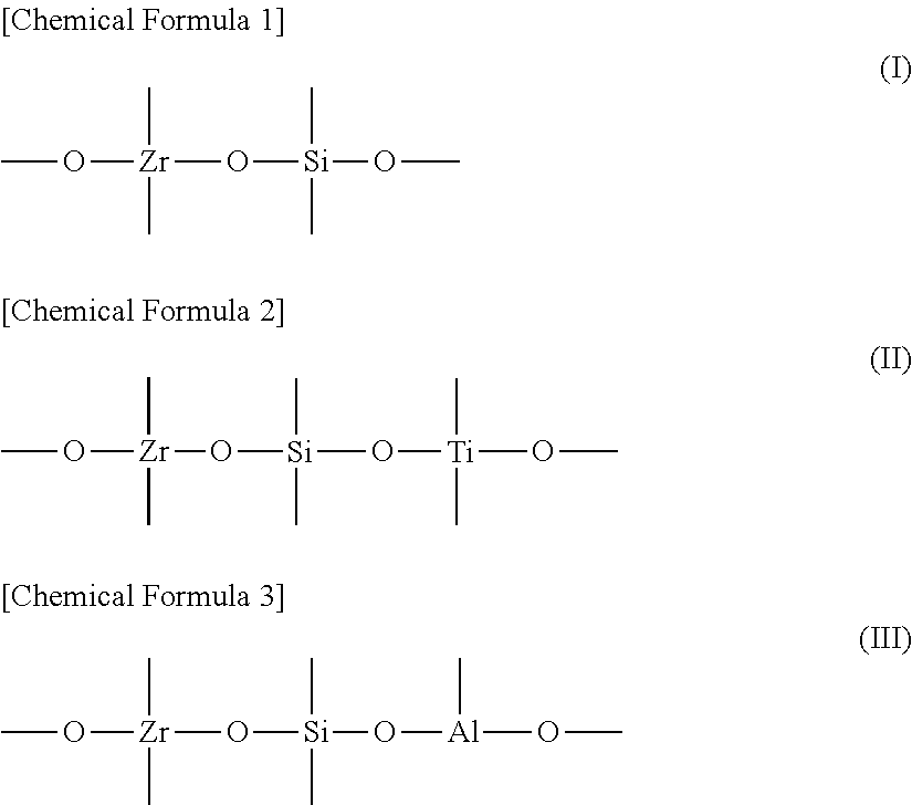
CO[Zr](O[Si](OC)(C)C)(C)C.CO[Zr](O[Si](O[Ti](OC)(C)C)(C)C)(C)C.CO[Zr](O[Si](O[Al](OC)C)(C)C)(C)C
